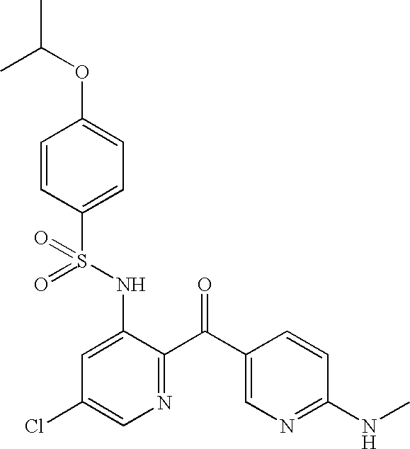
O=S(NC1=CC(Cl)=CN=C1C(=O)C1=CN=C(NC)C=C1)(=O)C1=CC=C(OC(C)C)C=C1
